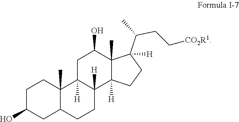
C1C(O)CC2C(C)(C1)C1([H])C([H])(CC2)C2([H])C(C)(C(O)C1)C(C(CC[CO2R1])C)([H])CC2
